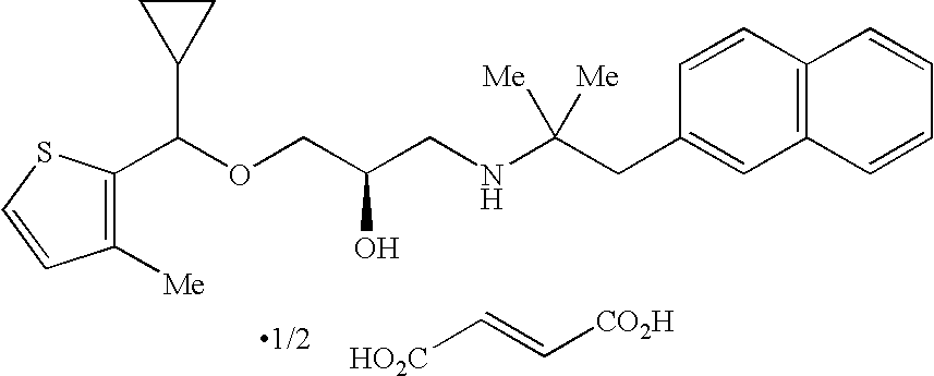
[HO2C]C=C[CO2H].C1(C(OCC(CNC(CC2=CC3=C(C=C2)C=CC=C3)([Me])[Me])O)C2CC2)=C([Me])C=CS1
